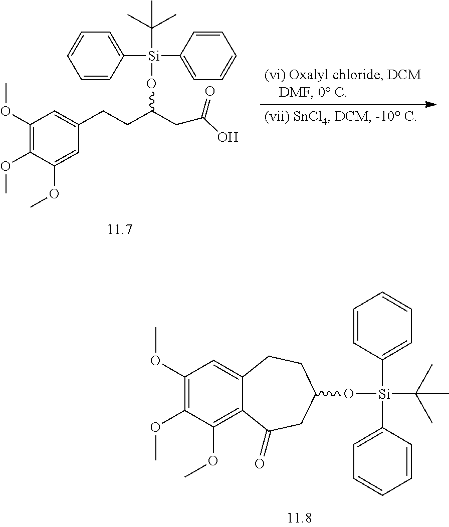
C1(OC)=C(OC)C(OC)=C2C(=C1)CCC(O[Si](C(C)(C)C)(C1=CC=CC=C1)C1=CC=CC=C1)CC2=O.C1(OC)=C(OC)C(OC)=CC(CCC(CC(O)=O)O[Si](C(C)(C)C)(C2=CC=CC=C2)C2=CC=CC=C2)=C1
